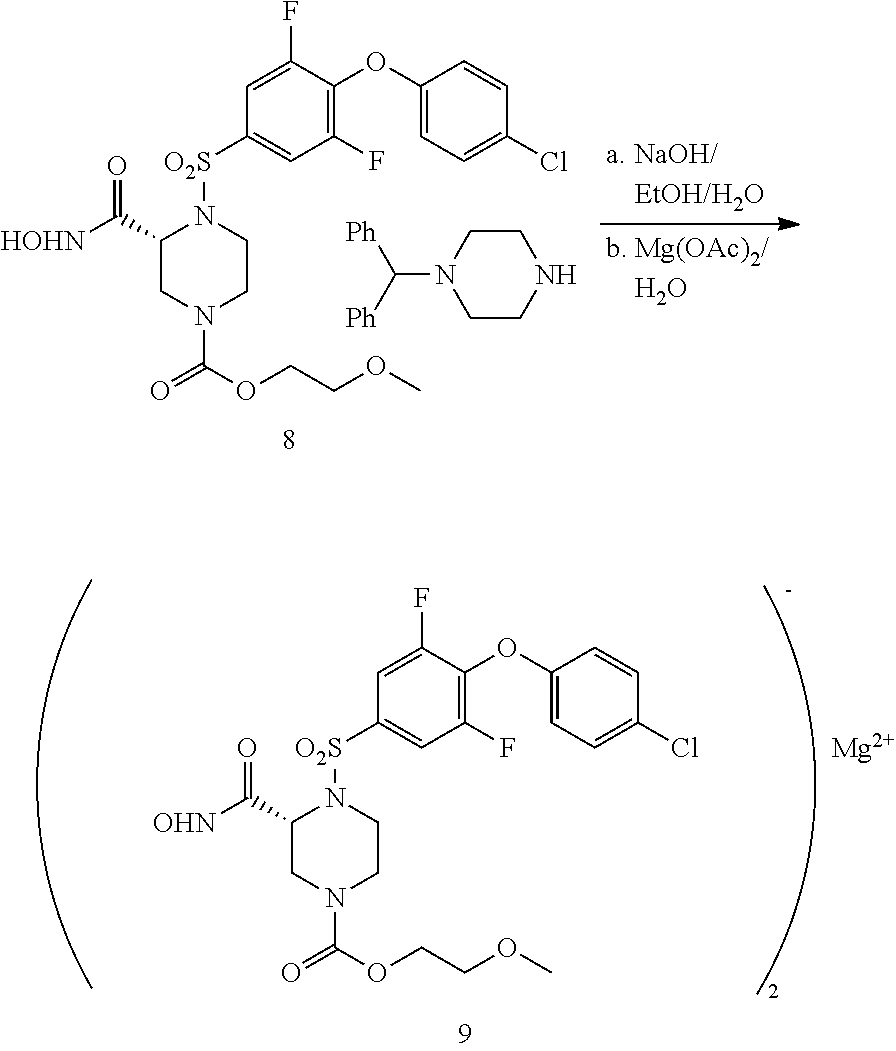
C1(C([OHN])=O)CN(C(=O)OCCOC)CCN1[O2S]C1=CC(F)=C(OC2=CC=C(Cl)C=C2)C(F)=C1.[Mg].C1(C([HOHN])=O)CN(C(=O)OCCOC)CCN1[O2S]C1=CC(F)=C(OC2=CC=C(Cl)C=C2)C(F)=C1.C1CN(C([Ph])[Ph])CCN1
